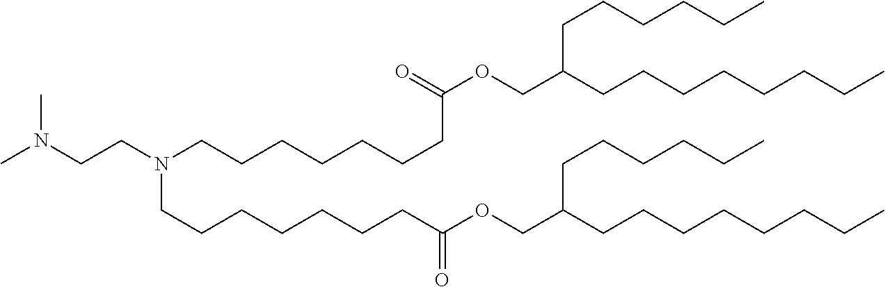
CN(CCN(CCCCCCCC(OCC(CCCCCCCC)CCCCCC)=O)CCCCCCCC(=O)OCC(CCCCCC)CCCCCCCC)C
